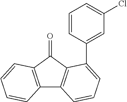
C12=C(C=CC=C1)C(=O)C1=C2C=CC=C1C1=CC(Cl)=CC=C1
